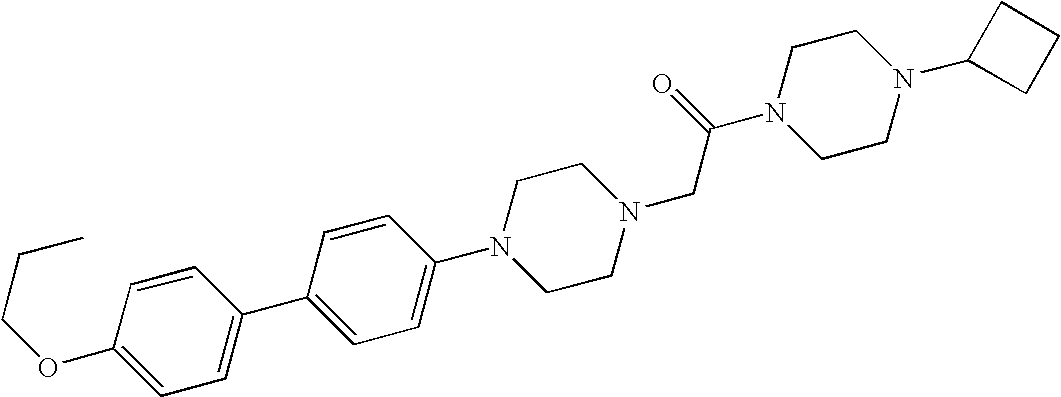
C1(OCCC)=CC=C(C2=CC=C(N3CCN(CC(N4CCN(C5CCC5)CC4)=O)CC3)C=C2)C=C1
